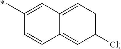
C1=C2C(=CC(Cl)=C1)C=CC(C)=C2.*
